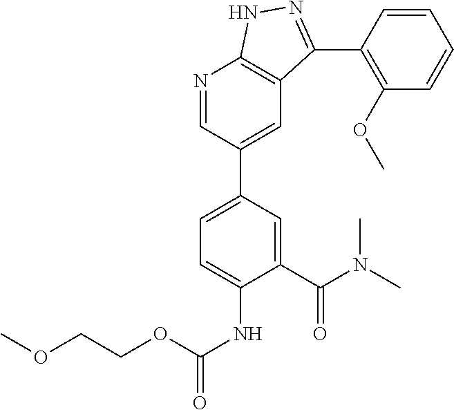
N1=CC(C2=CC=C(NC(=O)OCCOC)C(C(N(C)C)=O)=C2)=CC2=C1NN=C2C1=C(OC)C=CC=C1
